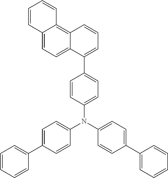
C1=C(N(C2=CC=C(C3=CC=CC=C3)C=C2)C2=CC=C(C3=CC=CC4=C5C(=CC=C34)C=CC=C5)C=C2)C=CC(C2=CC=CC=C2)=C1
